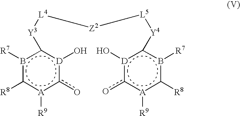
c1(o)[D](O)c([Y3][L4][Z2][L5][Y4]c2[D](O)c(o)[A]([R9])c([R8])b2[R7])b([R7])c([R8])[A]1[R9]
